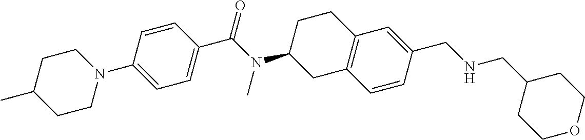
C1=CC(C(N(C2CC3=C(CC2)C=C(CNCC2CCOCC2)C=C3)C)=O)=CC=C1N1CCC(C)CC1
